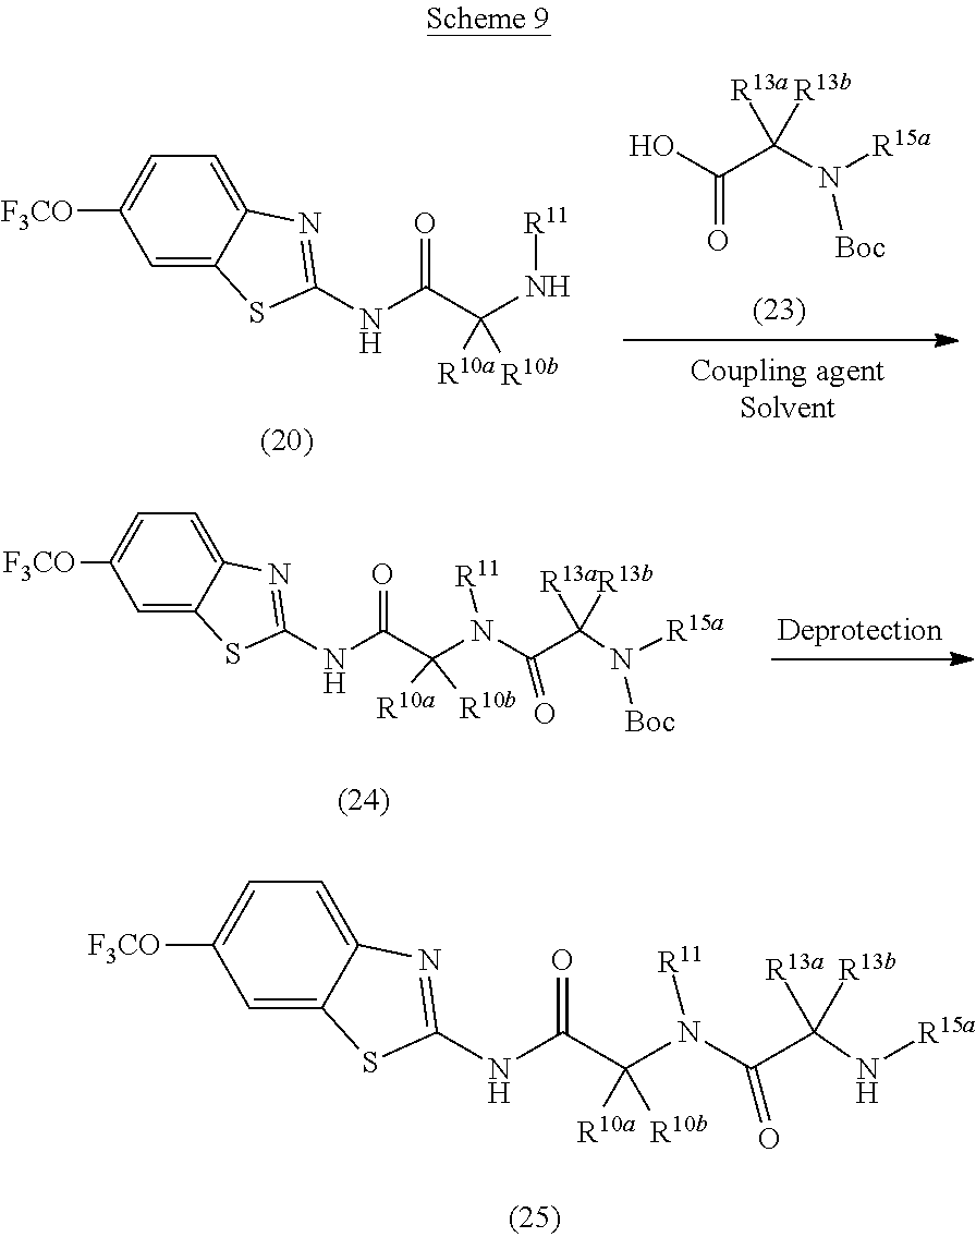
C1=C2C(=CC=C1[F3CO])N=C(NC(C(N([R11])C(C(N([R15a])[Boc])([R13a])[R13b])=O)([R10a])[R10b])=O)S2.C1=C2C(=CC=C1[F3CO])N=C(NC(C(N([R11])C(C(N[R15a])([R13a])[R13b])=O)([R10a])[R10b])=O)S2.C1=C2C(=CC=C1[F3CO])N=C(NC(C(N[R11])([R10a])[R10b])=O)S2.OC(C(N([R15a])[Boc])([R13a])[R13b])=O
